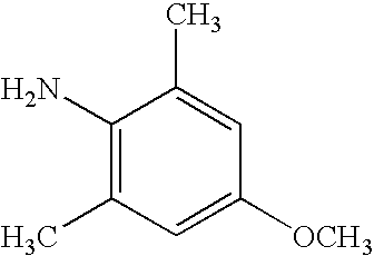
C1(N)=C(C)C=C([OCH3])C=C1C
